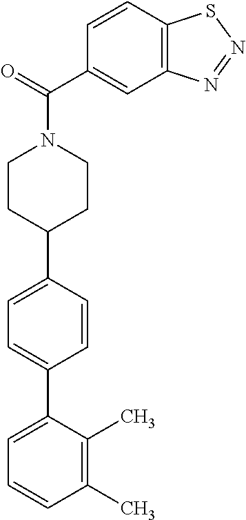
C1(C)=C(C)C(C2=CC=C(C3CCN(C(C4=CC5=C(C=C4)SN=N5)=O)CC3)C=C2)=CC=C1
